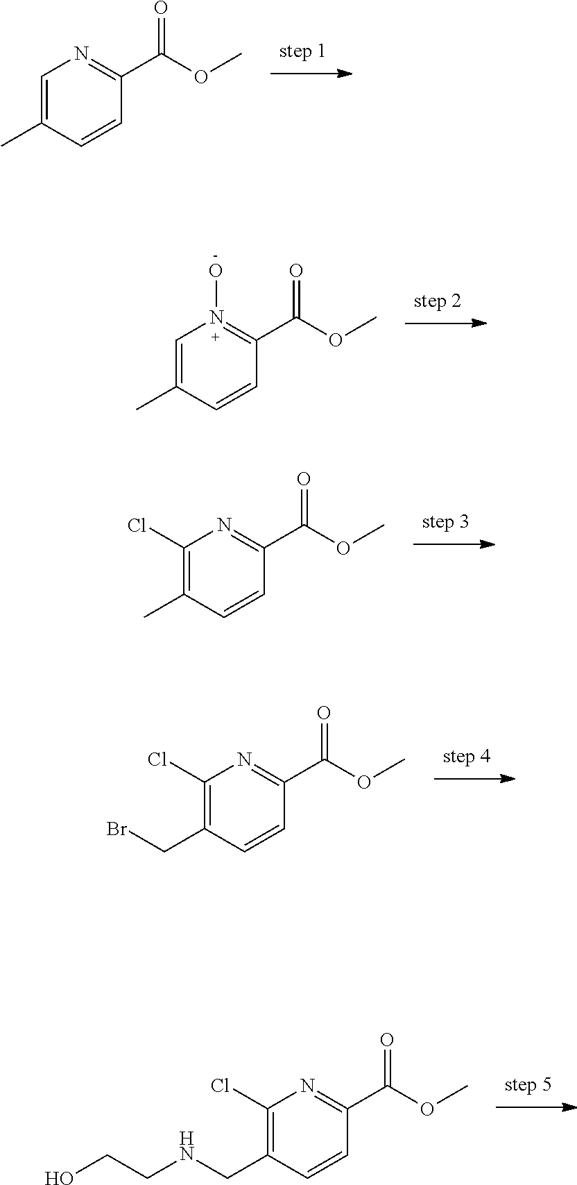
C1(Cl)=C(C)C=CC(C(OC)=O)=N1.C1=C(C)C=CC(C(OC)=O)=N1.C1=C(C)C=CC(C(OC)=O)=N1O.C1(Cl)=C(CNCCO)C=CC(C(OC)=O)=N1.C1(Cl)=C(CBr)C=CC(C(OC)=O)=N1
